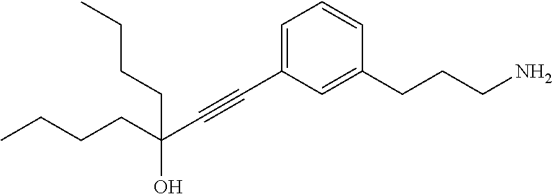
C(CC(C#CC1=CC=CC(CCCN)=C1)(CCCC)O)CC
